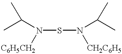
S(N([CH2C6H5])C(C)C)N(C(C)C)[C6H5CH2]
